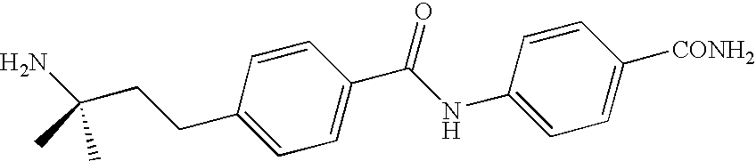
C1=C(C(NC2=CC=C([CONH2])C=C2)=O)C=CC(CCC(N)(C)C)=C1
